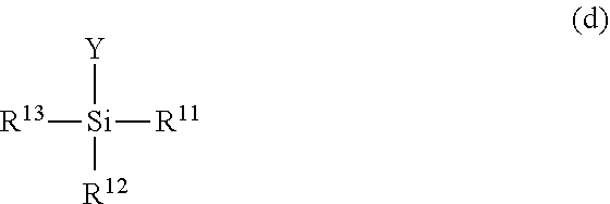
[Si]([Y])([R11])([R13])[R12]
